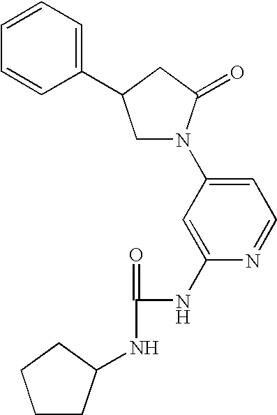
C1N(C2=CC=NC(NC(=O)NC3CCCC3)=C2)C(=O)CC1C1=CC=CC=C1
